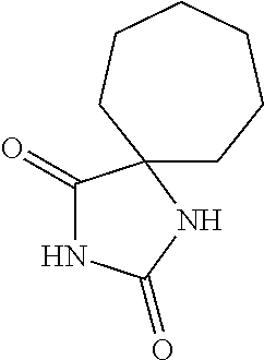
N1C(=O)C2(NC1=O)CCCCCC2
